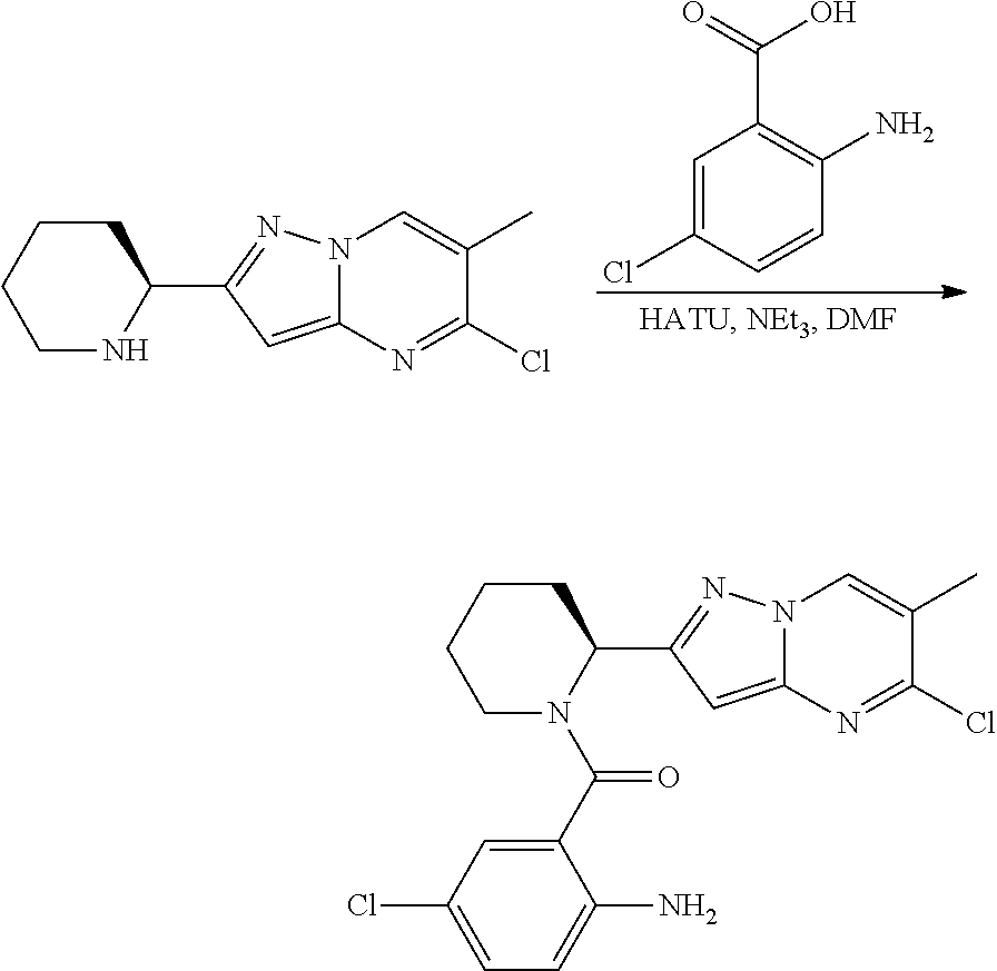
C1=C(Cl)C=CC(N)=C1C(=O)O.C1CCCNC1C1=NN2C(=C1)N=C(Cl)C(C)=C2.C1CCCN(C(C2=CC(Cl)=CC=C2N)=O)C1C1=NN2C(=C1)N=C(Cl)C(C)=C2
